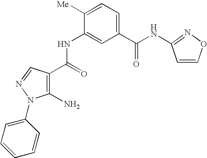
C1(NC(C2=C(N)N(C3=CC=CC=C3)N=C2)=O)=CC(C(NC2=NOC=C2)=O)=CC=C1[Me]
